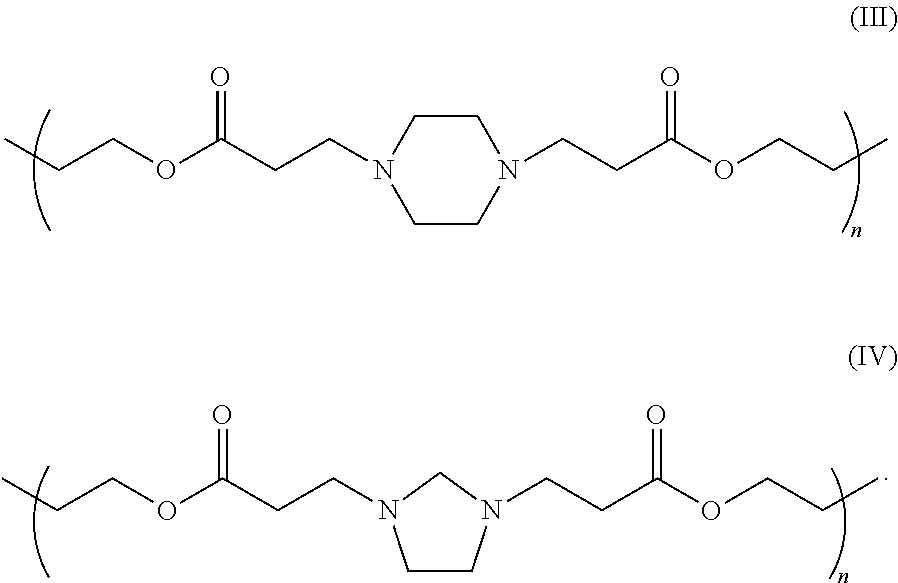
C(C)COC(CCN1CCN(CCC(OCCC)=O)CC1)=O.C(CC(OCCC)=O)N1CCN(CCC(OCCC)=O)C1
